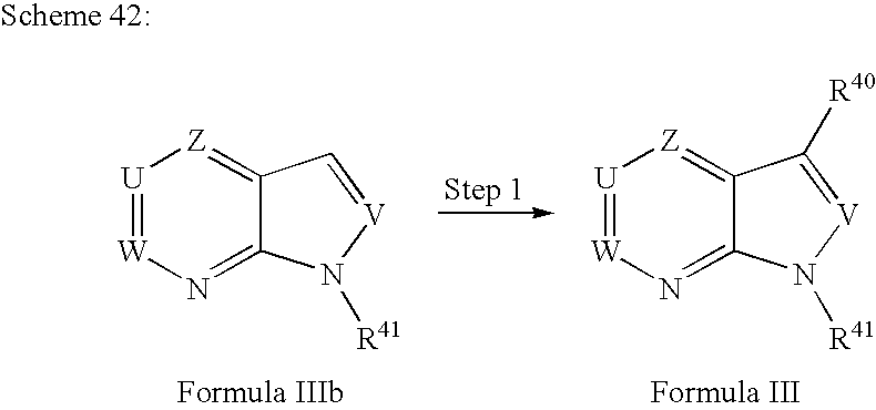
[U]1=[W]N=C2C(=[Z]1)C=[V]N2[R41].[U]1=[W]N=C2C(=[Z]1)C([R40])=[V]N2[R41]
